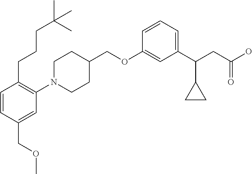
C1(OCC2CCN(C3=C(CCCC(C)(C)C)C=CC(COC)=C3)CC2)=CC(C(CC(O)=O)C2CC2)=CC=C1
